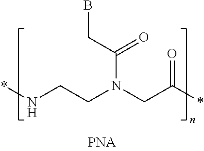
*NCCN(C(=O)CB)CC(*)=O
